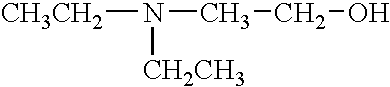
[CH3CH2]N([CH2CH3])CCO
